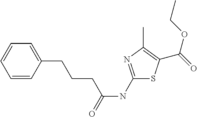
C1=C(CCCC(NC2=NC(C)=C(C(OCC)=O)S2)=O)C=CC=C1
